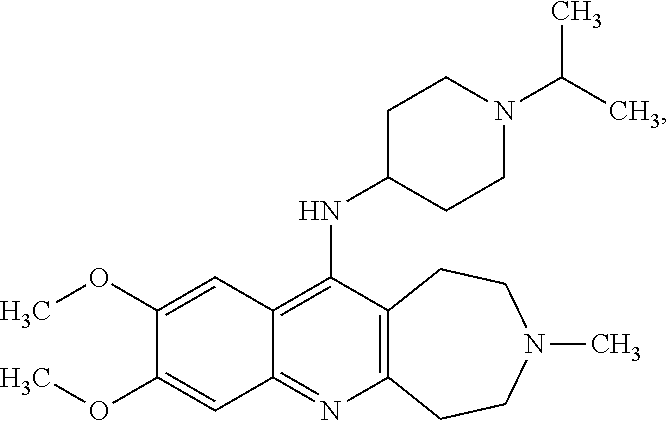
C12=C(N=C3C(=C1NC1CCN(C(C)C)CC1)C=C(OC)C(OC)=C3)CCN(C)CC2
